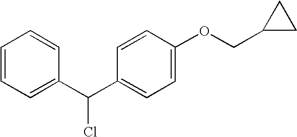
C1=CC=C(C(C2=CC=C(OCC3CC3)C=C2)Cl)C=C1
